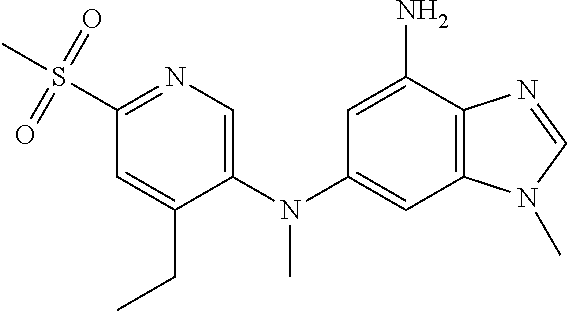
C1=C(N(C2=CC3=C(C(N)=C2)N=CN3C)C)C(CC)=CC(S(=O)(=O)C)=N1
